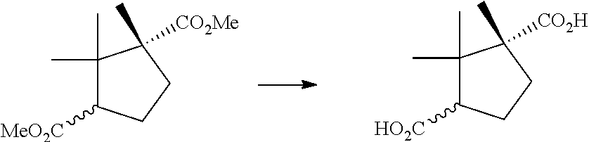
C1(C)(C)C([MeO2C])CCC1(C)[CO2Me].C1(C)(C)C([HO2C])CCC1(C)[CO2H]
